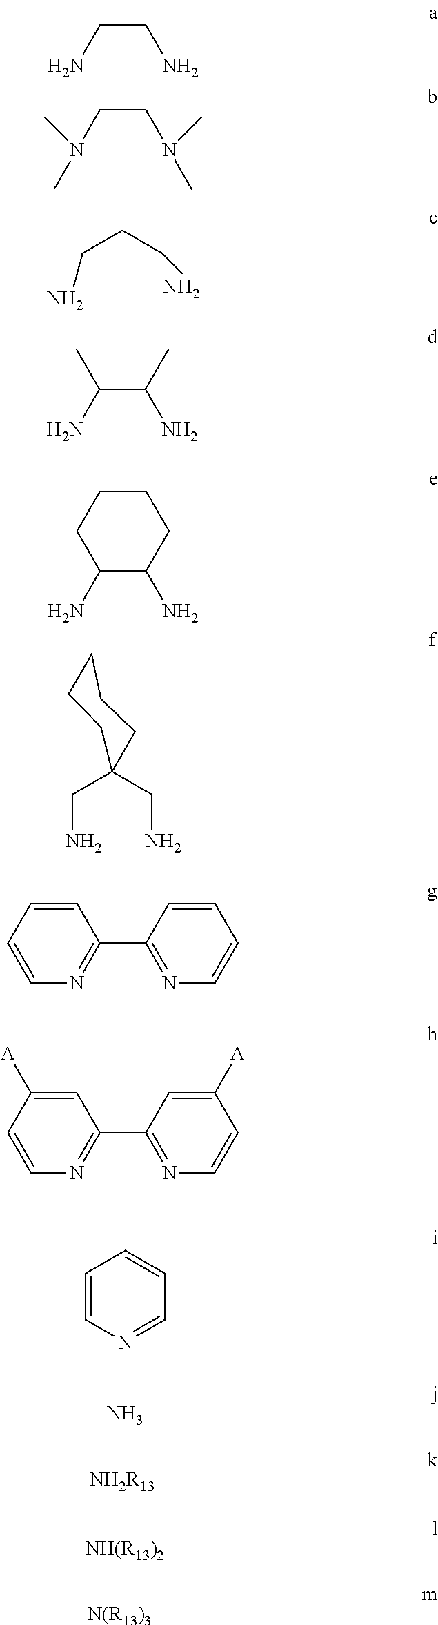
C(C(C)N)(C)N.C1=CC=CN=C1C1=NC=CC=C1.C1=C([A])C=CN=C1C1=NC=CC([A])=C1.C(CN)N.C(CN(C)C)N(C)C.C(CCN)N.C1CCC(N)C(N)C1.C(N)C1(CN)CCCCC1.C1=CN=CC=C1.N.[NH2R13].[NH(R13)2].[N(R13)3]
